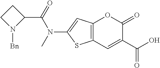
C12=C(C=C(C(=O)O)C(=O)O1)SC(N(C(C1CCN1[Bn])=O)C)=C2
